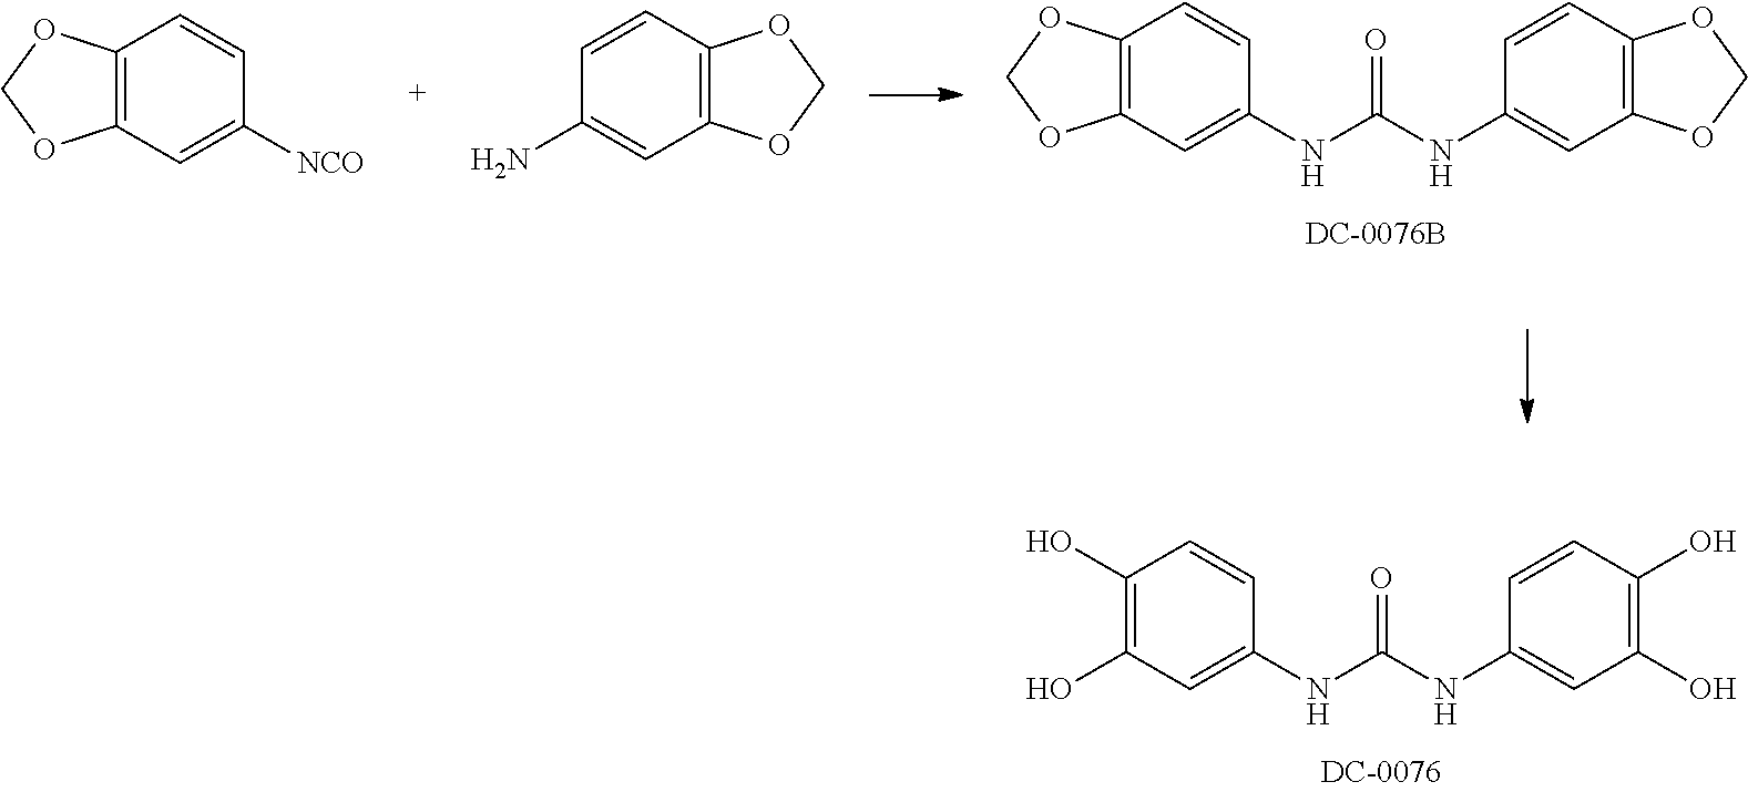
C1=CC(O)=C(O)C=C1NC(NC1=CC(O)=C(O)C=C1)=O.C1=CC2=C(C=C1NC(NC1=CC3=C(C=C1)OCO3)=O)OCO2.C1=CC2=C(C=C1[NCO])OCO2.C1=CC2=C(C=C1N)OCO2
